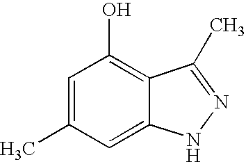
C1=C(C)C=C2C(=C1O)C(C)=NN2
